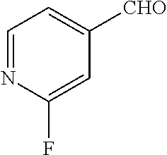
C1=NC(F)=CC([CHO])=C1
